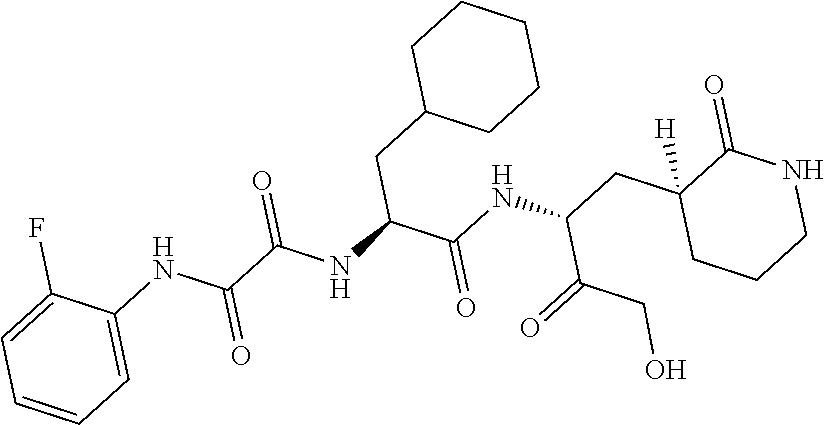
C1(CC(NC(C(NC(C(NC2=CC=CC=C2F)=O)=O)CC2CCCCC2)=O)C(=O)CO)([H])CCCNC1=O
